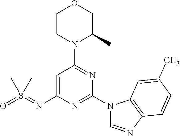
C1=C(N=S(=O)(C)C)N=C(N2C=NC3=C2C=C(C)C=C3)N=C1N1C(C)COCC1
